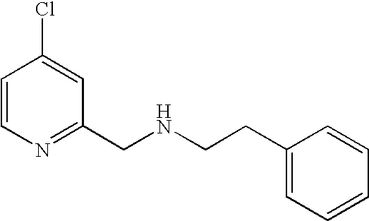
C1=CN=C(CNCCC2=CC=CC=C2)C=C1Cl
